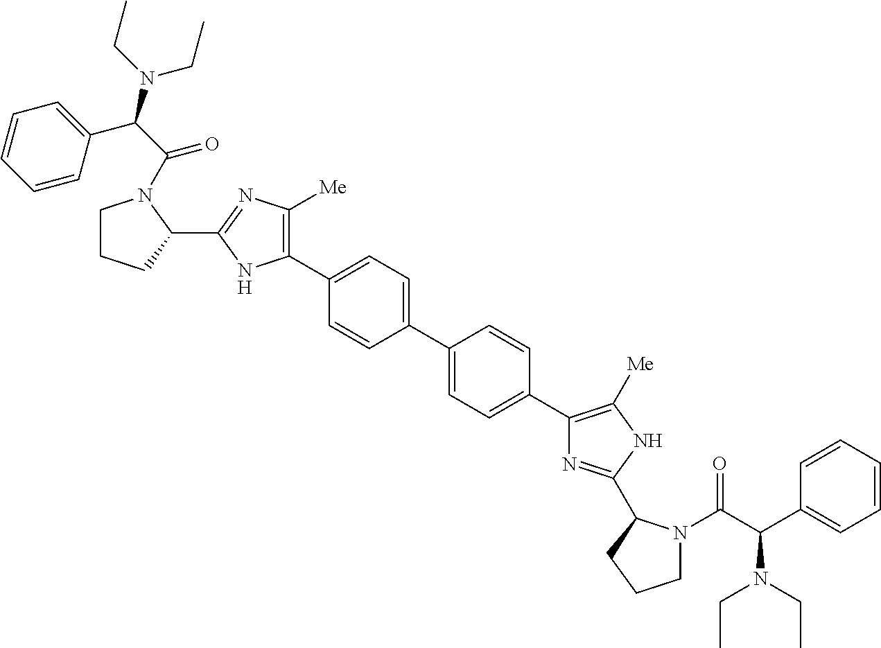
C1(C2=CC=C(C3=CC=C(C4=C([Me])NC(C5N(C(C(C6=CC=CC=C6)N(CC)CC)=O)CCC5)=N4)C=C3)C=C2)=C([Me])N=C(C2N(C(=O)C(N(CC)CC)C3=CC=CC=C3)CCC2)N1
